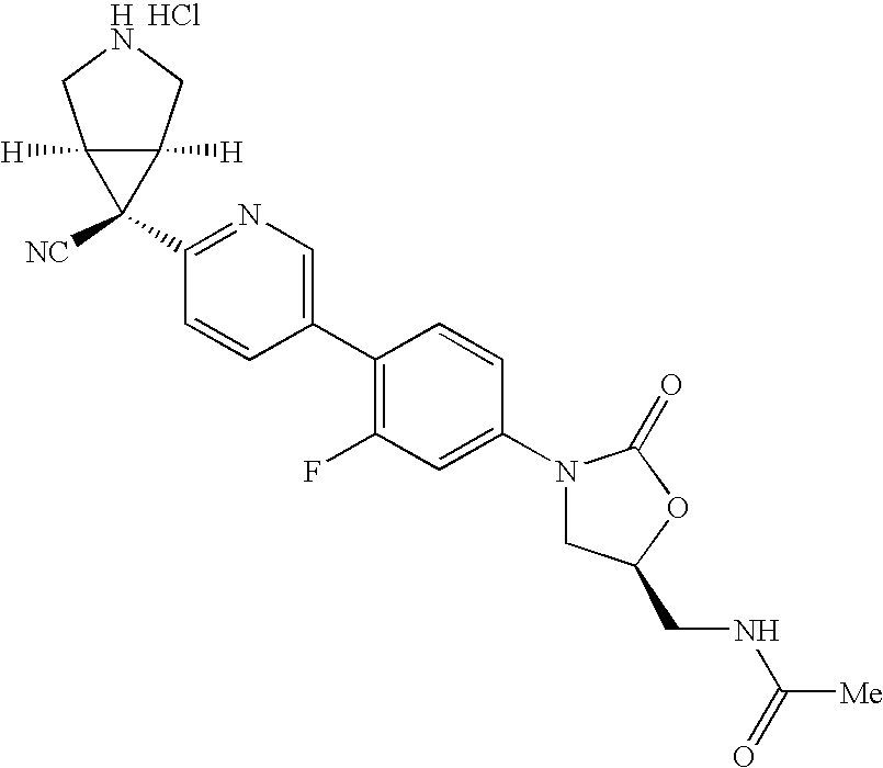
C1(N2CC(CNC([Me])=O)OC2=O)=CC(F)=C(C2=CN=C(C3([NC])C4([H])C3([H])CNC4)C=C2)C=C1.Cl
